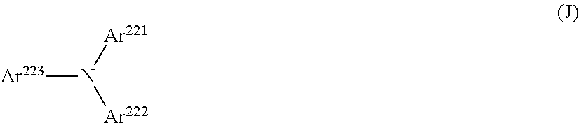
[Ar223]N([Ar222])[Ar221]
